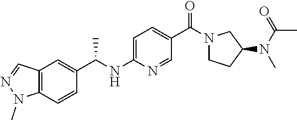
C1=C(NC(C2=CC3=C(C=C2)N(C)N=C3)C)N=CC(C(N2CCC(N(C(=O)C)C)C2)=O)=C1
